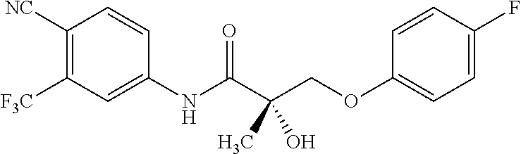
C1(NC(C(COC2=CC=C(F)C=C2)(C)O)=O)=CC([F3C])=C([NC])C=C1
